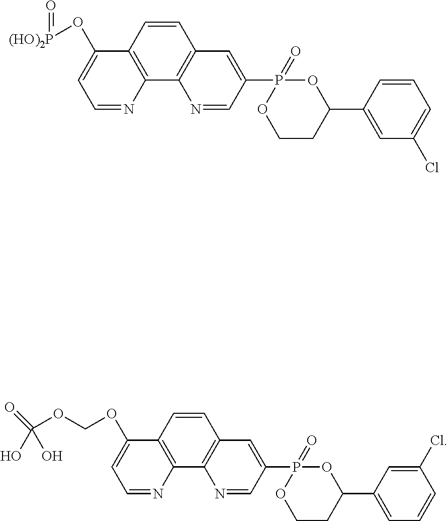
C1=CC2=C(C3=C1C=C(P1(=O)OC(C4=CC(Cl)=CC=C4)CCO1)C=N3)N=CC=C2O[(HO)2P]=O.C1=CC2=C(C3=C1C=C(P1(=O)OC(C4=CC=CC(Cl)=C4)CCO1)C=N3)N=CC=C2OCOC(=O)(O)O
